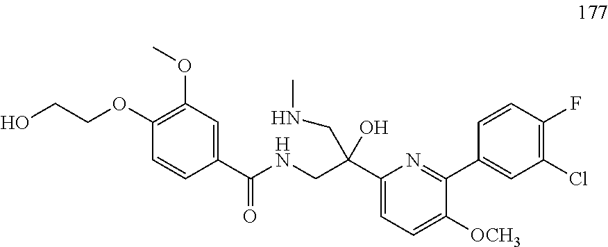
C1(OCCO)=C(OC)C=C(C(NCC(C2=CC=C([OCH3])C(C3=CC(Cl)=C(F)C=C3)=N2)(O)CNC)=O)C=C1
